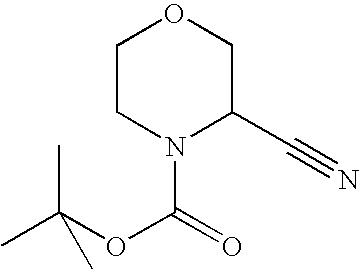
C1CN(C(=O)OC(C)(C)C)C(C#N)CO1
